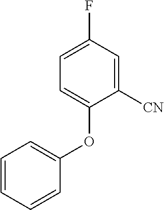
C1=C([CN])C(OC2=CC=CC=C2)=CC=C1F
